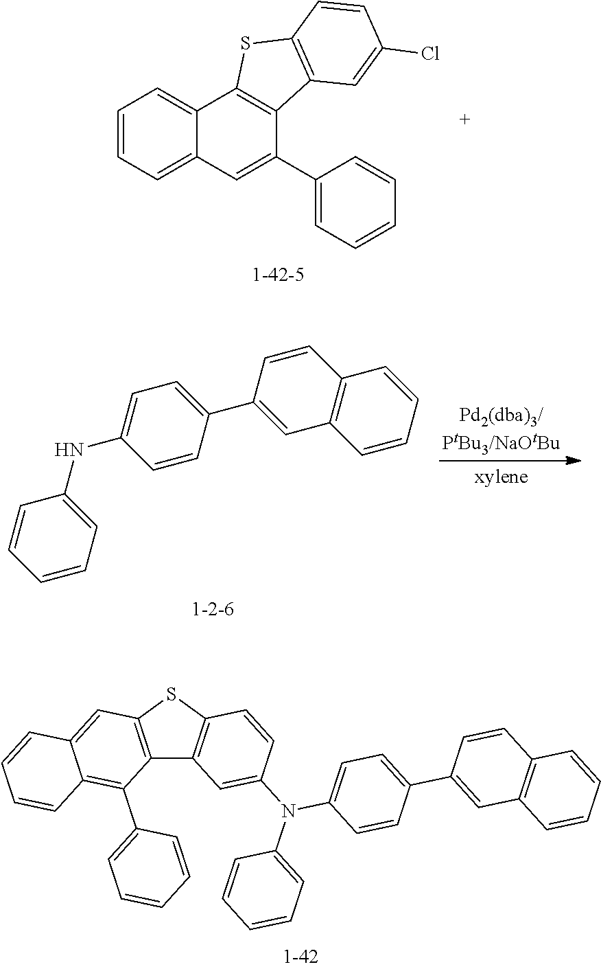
C1=CC(C2=CC3=C(C=C2)C=CC=C3)=CC=C1NC1=CC=CC=C1.C1=CC=C2C(=C1)C1=C(C(C3=CC=CC=C3)=C2)C2=C(S1)C=CC(Cl)=C2.C12=C(SC3=C1C=C(N(C1=CC=CC=C1)C1=CC=C(C4=CC5=C(C=C4)C=CC=C5)C=C1)C=C3)C=C1C(=C2C2=CC=CC=C2)C=CC=C1
